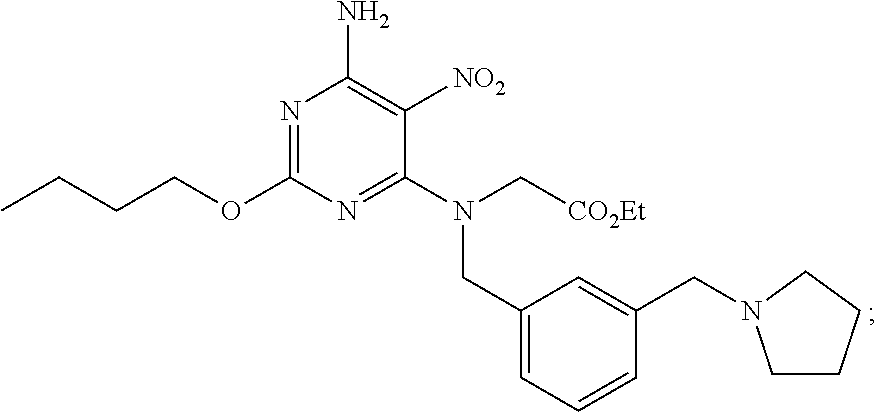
C1(CN(C[CO2Et])C2=NC(OCCCC)=NC(N)=C2[NO2])=CC=CC(CN2CCCC2)=C1
